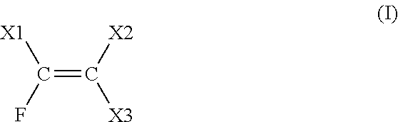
C(=C([X2])[X3])(F)[X1]
